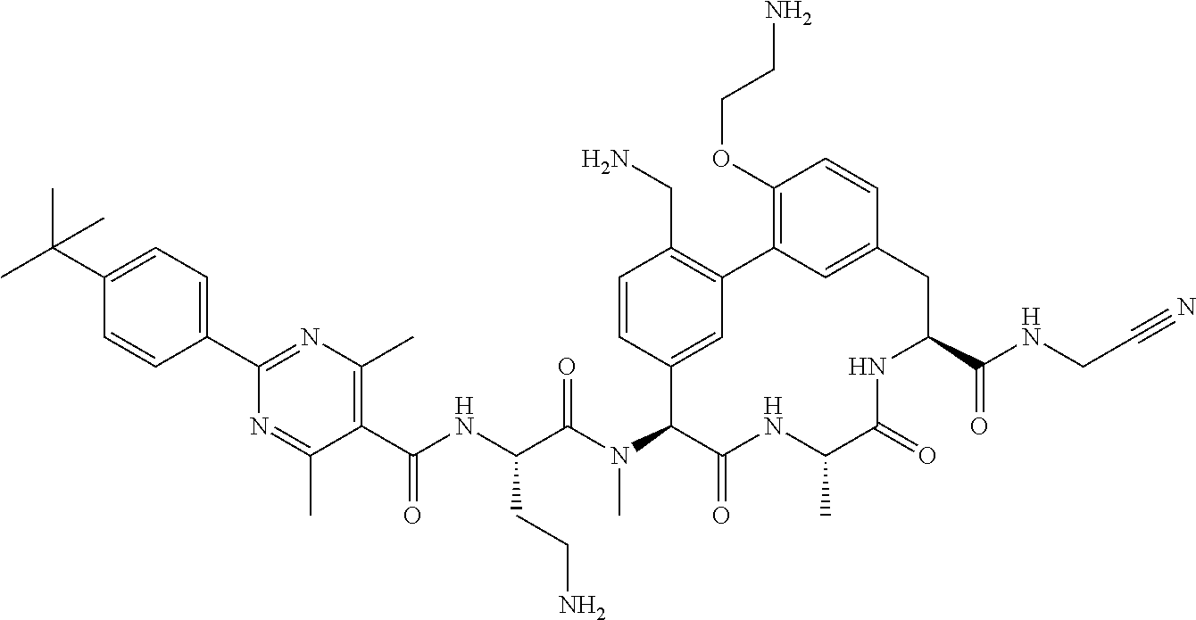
C(C(N(C1C(=O)NC(C)C(=O)NC(C(NCC#N)=O)CC2=CC(=C(OCCN)C=C2)C2=C(CN)C=CC1=C2)C)=O)(NC(C1=C(C)N=C(C2=CC=C(C(C)(C)C)C=C2)N=C1C)=O)CCN
